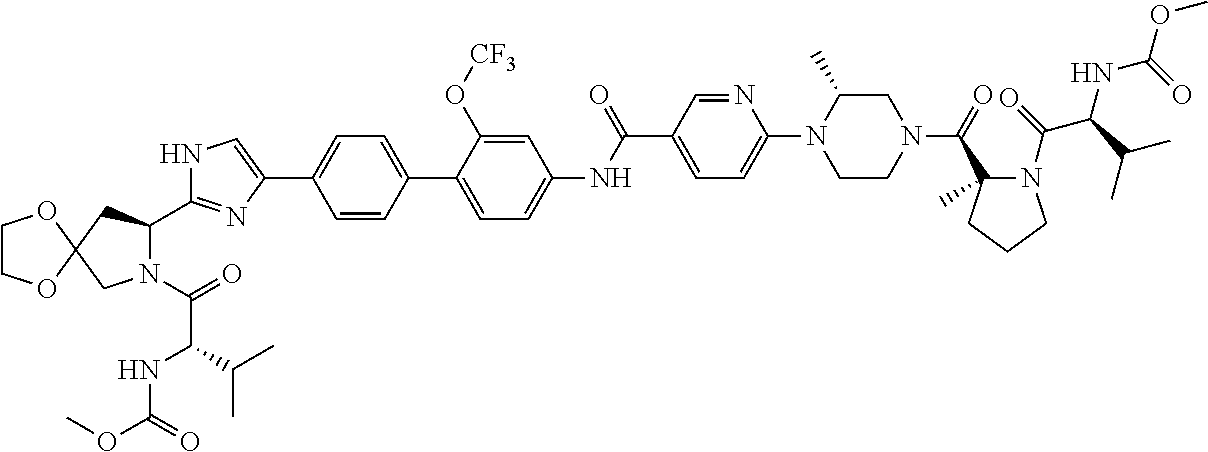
N1C=C(C2=CC=C(C3=CC=C(NC(C4=CC=C(N5CCN(C(=O)C6(C)N(C(=O)C(C(C)C)NC(OC)=O)CCC6)CC5C)N=C4)=O)C=C3O[CF3])C=C2)N=C1C1N(C(=O)C(NC(OC)=O)C(C)C)CC2(C1)OCCO2
